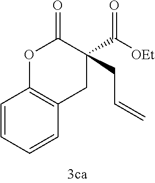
O1C2=C(CC(C([OEt])=O)(CC=C)C1=O)C=CC=C2
